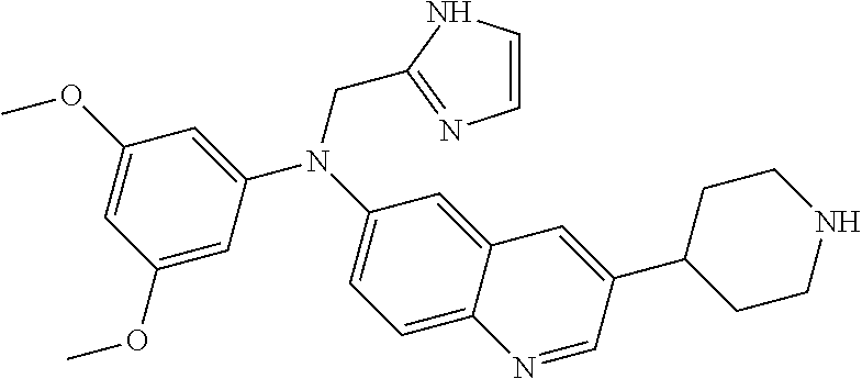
C1=C2C(=CC=C1N(C1=CC(OC)=CC(OC)=C1)CC1=NC=CN1)N=CC(C1CCNCC1)=C2
